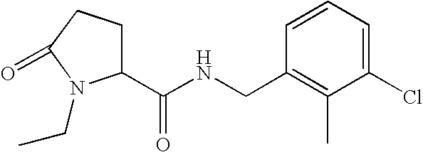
C1(C(NCC2=C(C)C(Cl)=CC=C2)=O)CCC(=O)N1CC
